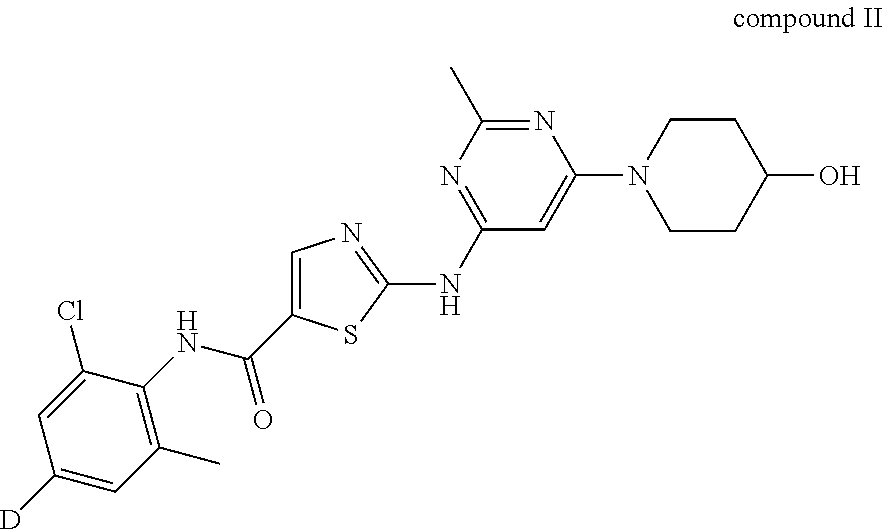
N1=C(C)N=C(NC2=NC=C(C(NC3=C(C)C=C([D])C=C3Cl)=O)S2)C=C1N1CCC(O)CC1
